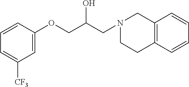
C1=CC(OCC(CN2CCC3=C(C2)C=CC=C3)O)=CC([CF3])=C1
